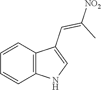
C12=C(C=CC=C1)C(C=C(C)[NO2])=CN2
